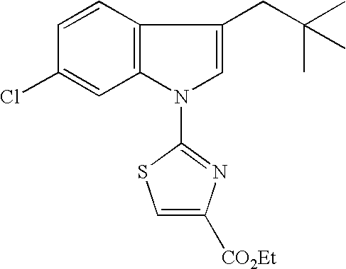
C12=C(C=CC(Cl)=C1)C(CC(C)(C)C)=CN2C1=NC([CO2Et])=CS1
